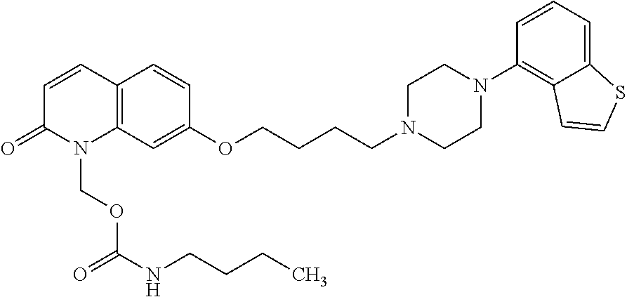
C12=C(C=C(OCCCCN3CCN(C4=C5C(=CC=C4)SC=C5)CC3)C=C1)N(COC(NCCCC)=O)C(=O)C=C2
